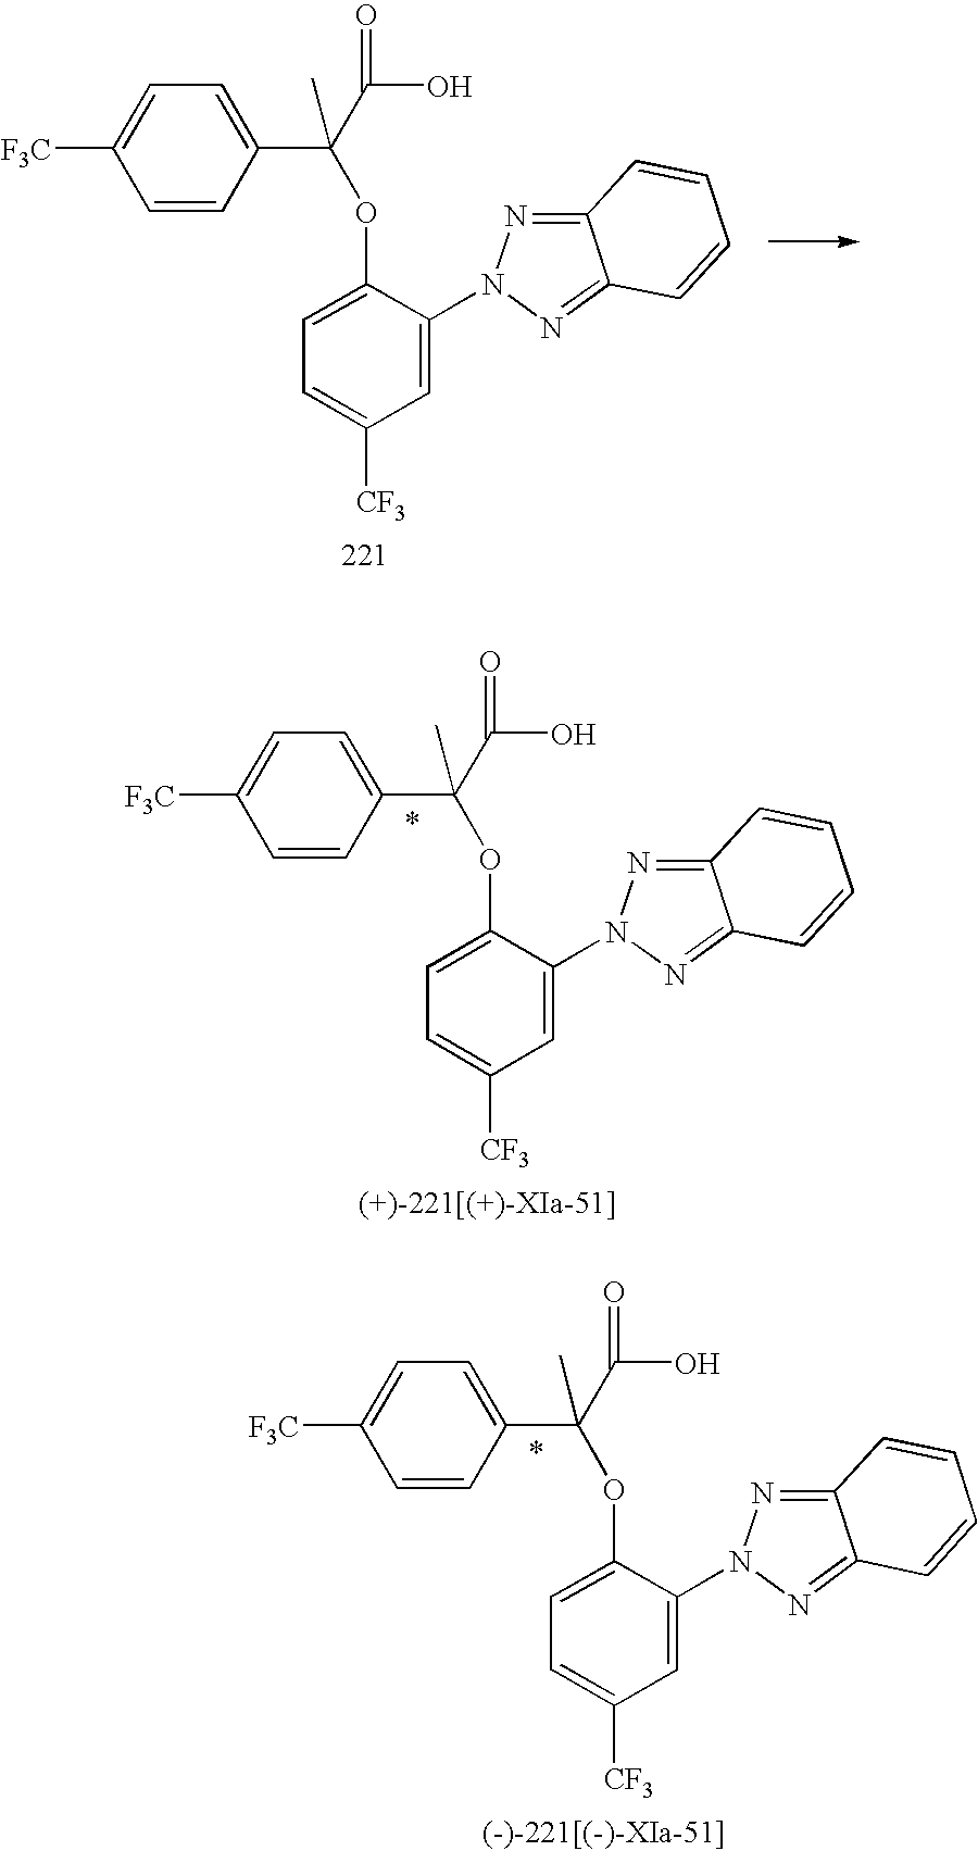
[F3C]C1=CC=C(C(OC2=CC=C([CF3])C=C2N2N=C3C(=N2)C=CC=C3)(C(O)=O)C)C=C1.[F3C]C1=CC=C(C(OC2=CC=C([CF3])C=C2N2N=C3C(=N2)C=CC=C3)(C(O)=O)C)C=C1.[F3C]C1=CC=C(C(OC2=CC=C([CF3])C=C2N2N=C3C(=N2)C=CC=C3)(C(O)=O)C)C=C1
